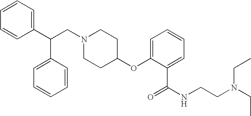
N1(CC(C2=CC=CC=C2)C2=CC=CC=C2)CCC(OC2=CC=CC=C2C(=O)NCCN(CC)CC)CC1
